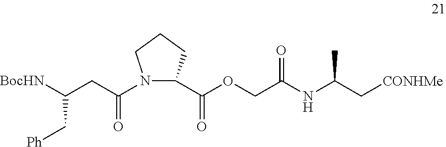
N1(C(CC([BocHN])C[Ph])=O)C(C(OCC(=O)NC(C[CONHMe])C)=O)CCC1
